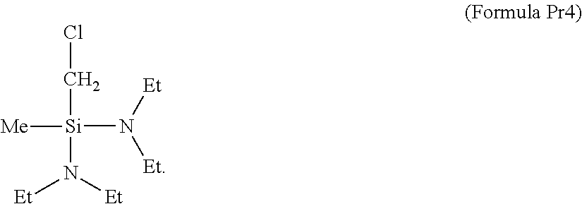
C([Si](N([Et])[Et])(N([Et])[Et])[Me])Cl
